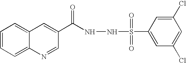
C1=CC=C2C(=C1)C=C(C(=O)NNS(C1=CC(Cl)=CC(Cl)=C1)(=O)=O)C=N2
